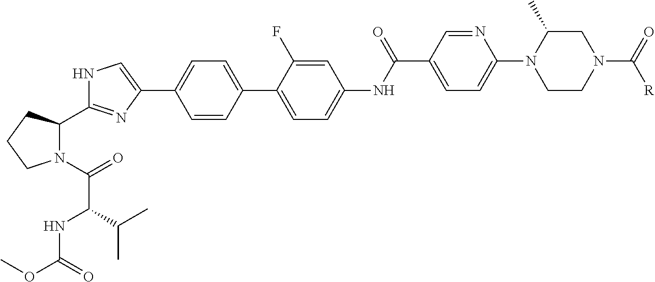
C1=CC(C2=CC=C(NC(C3=CC=C(N4CCN(C(=O)[R])CC4C)N=C3)=O)C=C2F)=CC=C1C1=CNC(C2N(C(=O)C(NC(OC)=O)C(C)C)CCC2)=N1
